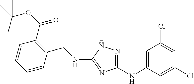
C(NC1=NC(NC2=CC(Cl)=CC(Cl)=C2)=NN1)C1=C(C(OC(C)(C)C)=O)C=CC=C1
